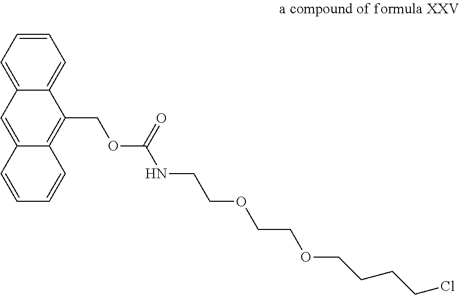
C1=CC=C2C(=C1)C(COC(NCCOCCOCCCCCl)=O)=C1C(=C2)C=CC=C1
